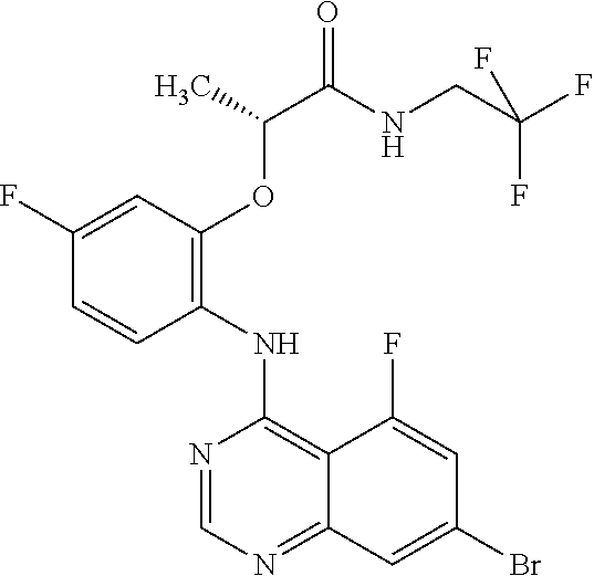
C1=CC(NC2=C3C(=NC=N2)C=C(Br)C=C3F)=C(OC(C)C(=O)NCC(F)(F)F)C=C1F
